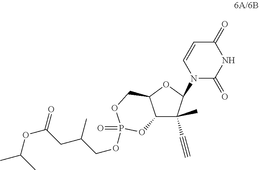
N1(C2OC3C(C2(C#C)C)OP(=O)(OCC(CC(=O)OC(C)C)C)OC3)C(=O)NC(=O)C=C1
